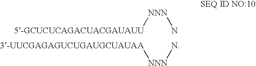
[NNN]([5-GCUCUCAGACUACGAUAUU])N.[NNN]([3-UUCGAGAGUCUGAUGCUAUAA])N
